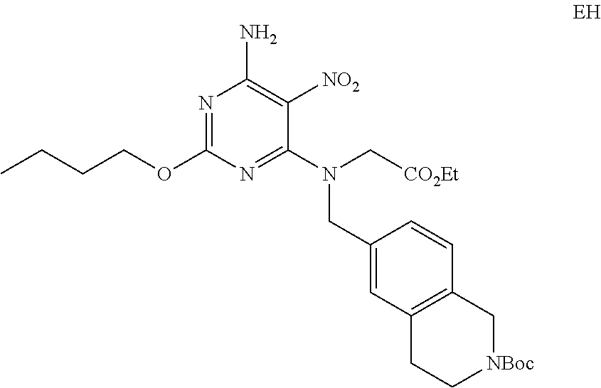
N1=C(OCCCC)N=C(N(C[CO2Et])CC2=CC3=C(C=C2)C[NBoc]CC3)C([NO2])=C1N
